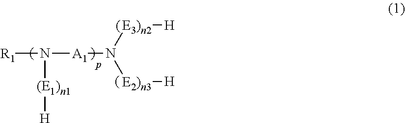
[R1]N([A1]N([E2)n3][H])[E3)n2][H])[(E1)n1][H]
